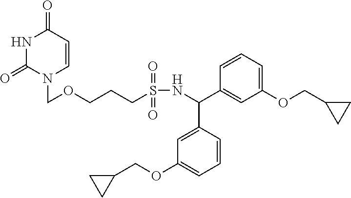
N1C(=O)N(COCCCS(NC(C2=CC(OCC3CC3)=CC=C2)C2=CC(OCC3CC3)=CC=C2)(=O)=O)C=CC1=O
